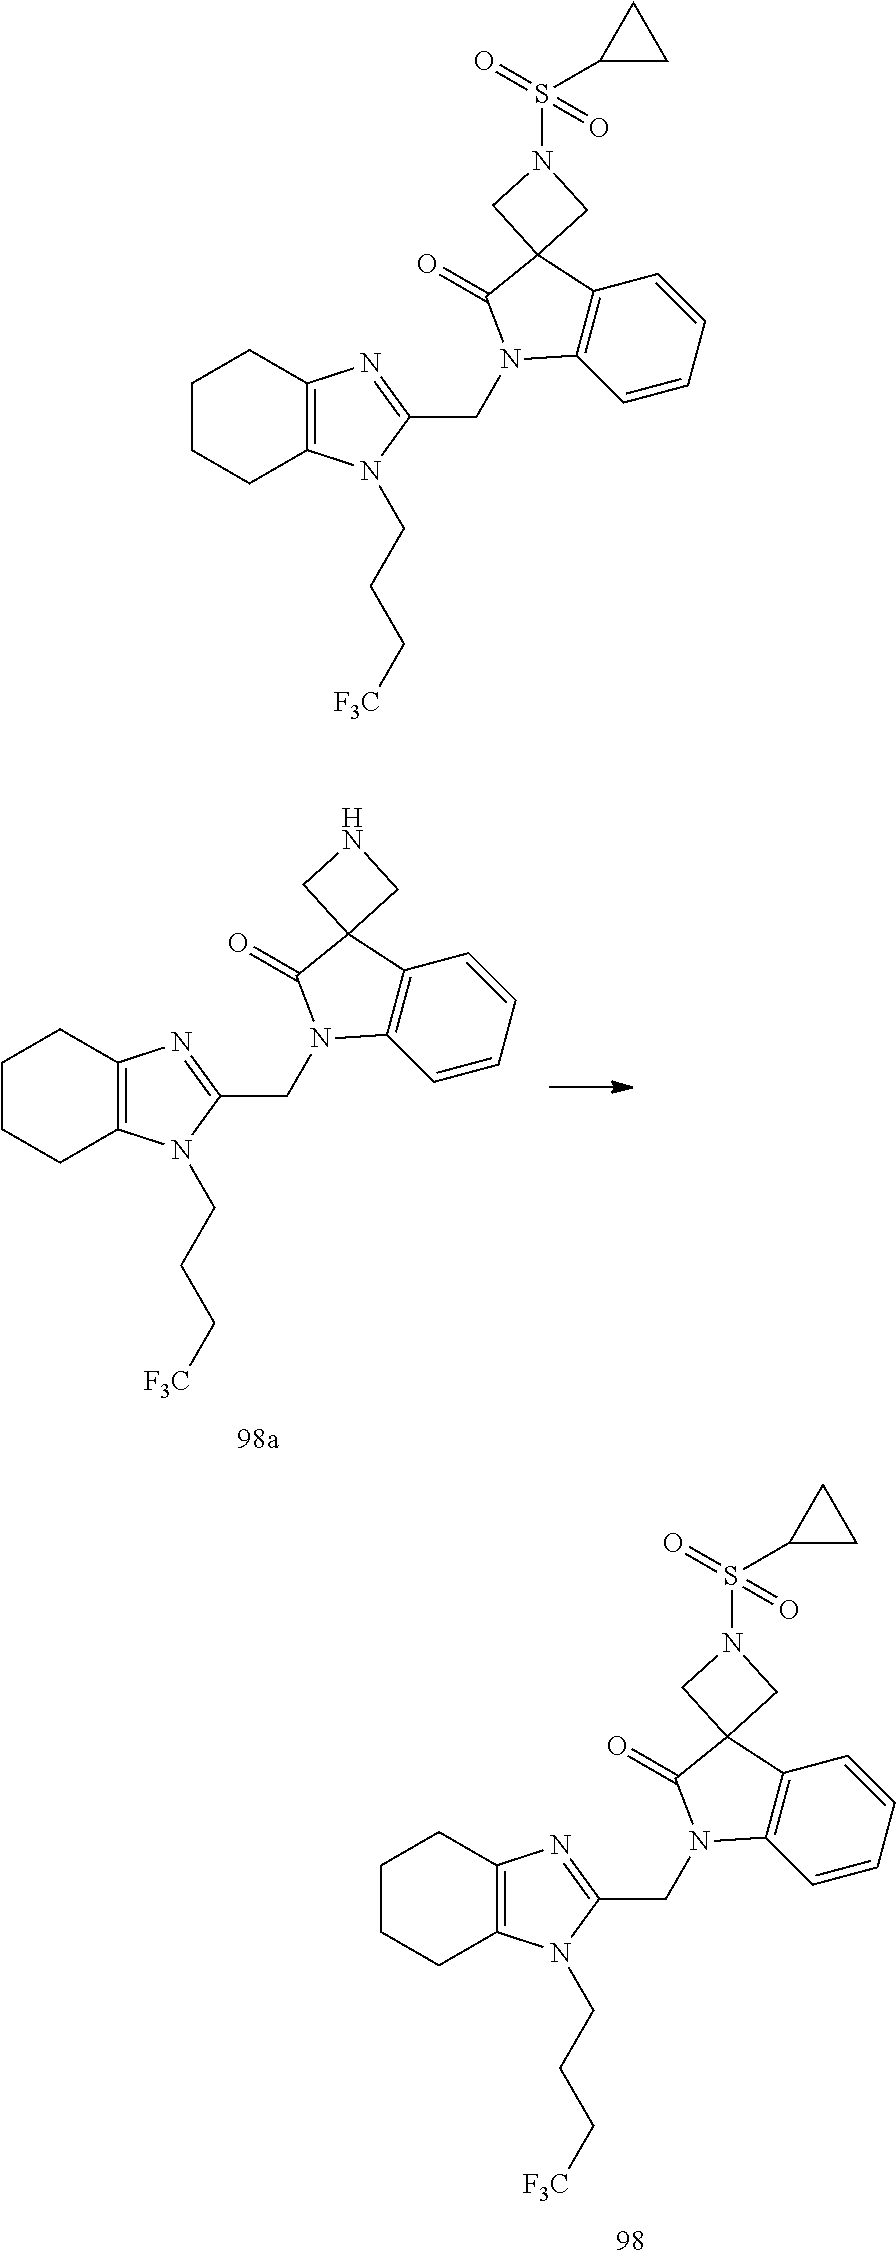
C1CCC2=C(C1)N=C(CN1C3=C(C=CC=C3)C3(C1=O)CN(S(C1CC1)(=O)=O)C3)N2CCC[F3C].C1CCC2=C(C1)N=C(CN1C3=C(C=CC=C3)C3(C1=O)CNC3)N2CCC[F3C].C1CCC2=C(C1)N=C(CN1C3=C(C=CC=C3)C3(C1=O)CN(S(C1CC1)(=O)=O)C3)N2CCC[F3C]
